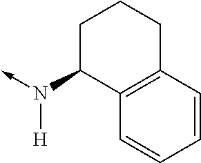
N([H])(C1C2=C(CCC1)C=CC=C2)->C
